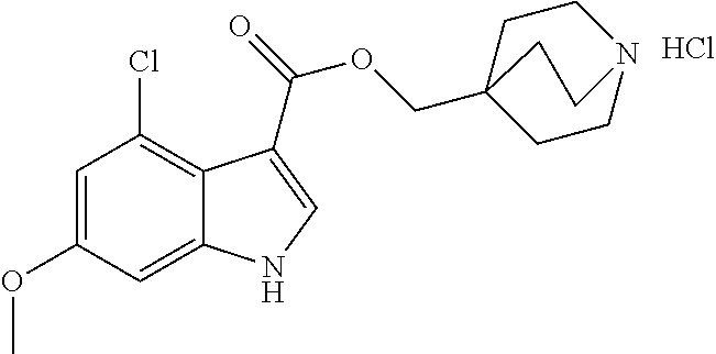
C1=C(OC)C=C2C(=C1Cl)C(C(=O)OCC13CCN(CC1)CC3)=CN2.Cl
